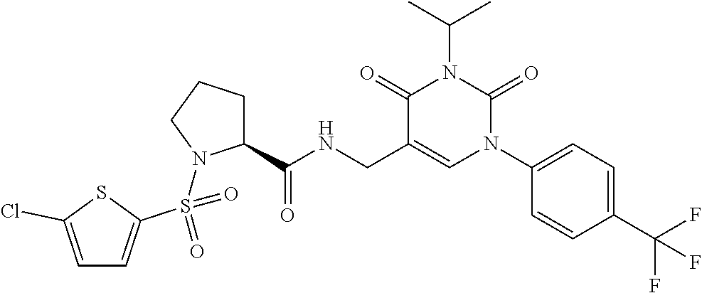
C1=C(Cl)SC(S(=O)(=O)N2C(C(NCC3=CN(C4=CC=C(C(F)(F)F)C=C4)C(=O)N(C(C)C)C3=O)=O)CCC2)=C1
